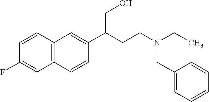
C12=C(C=CC(F)=C1)C=C(C(CCN(CC)CC1=CC=CC=C1)CO)C=C2
